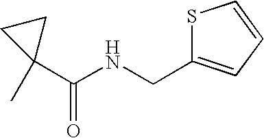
C1(C)(C(NCC2=CC=CS2)=O)CC1
